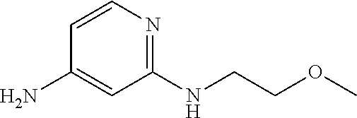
C1(N)=CC(NCCOC)=NC=C1
